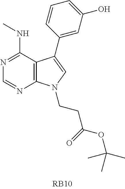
C12=C(C(NC)=NC=N1)C(C1=CC(O)=CC=C1)=CN2CCC(OC(C)(C)C)=O
